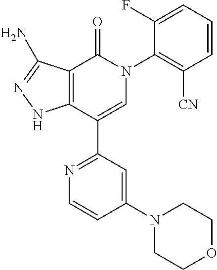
C12=C(C(C3=NC=CC(N4CCOCC4)=C3)=CN(C3=C([CN])C=CC=C3F)C1=O)NN=C2N
